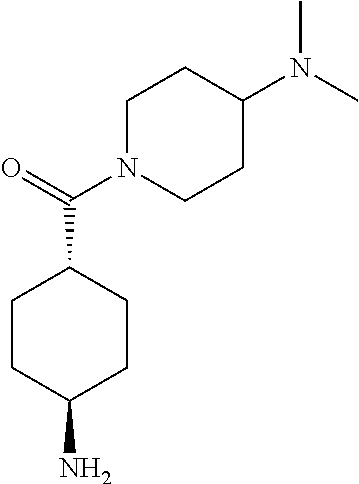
C1CC(N)CCC1C(=O)N1CCC(N(C)C)CC1
